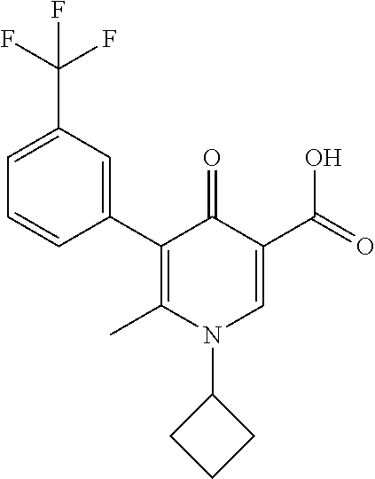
C1=CC(C2=C(C)N(C3CCC3)C=C(C(=O)O)C2=O)=CC(C(F)(F)F)=C1
